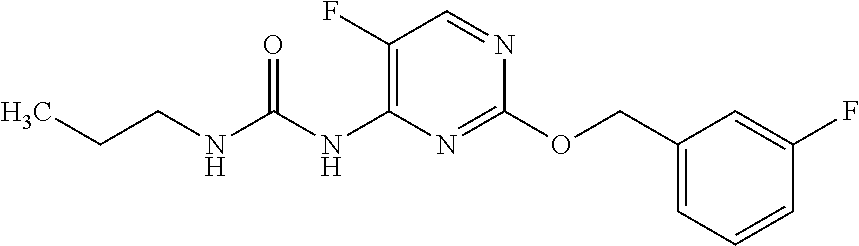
C1=CC=C(COC2=NC(NC(NCCC)=O)=C(F)C=N2)C=C1F
